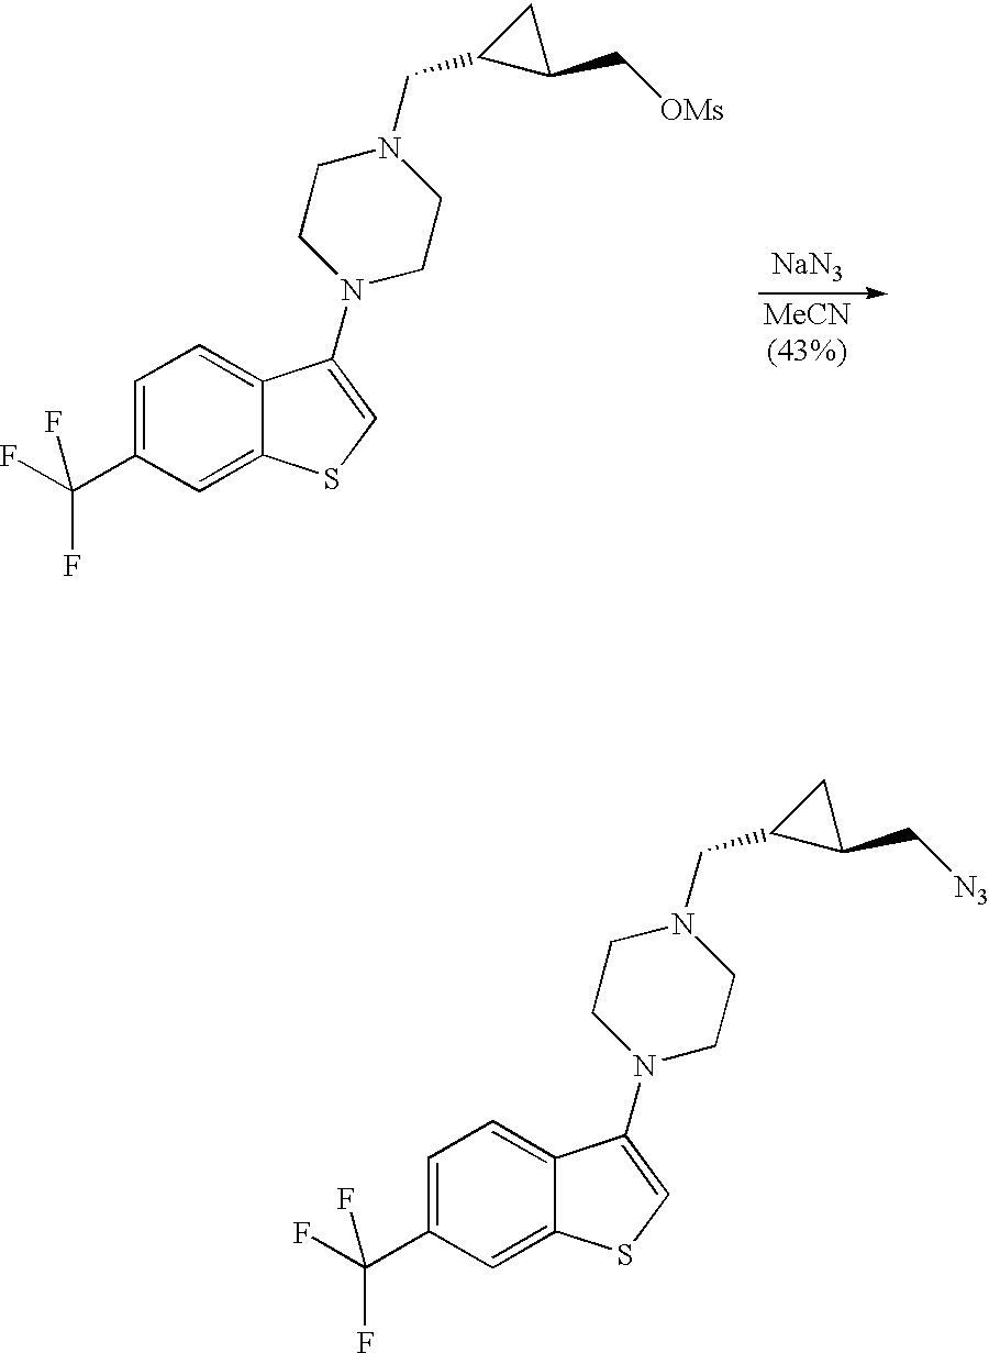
C1=C(C(F)(F)F)C=C2C(=C1)C(N1CCN(CC3C(C[N3])C3)CC1)=CS2.C1=C(C(F)(F)F)C=C2C(=C1)C(N1CCN(CC3C(C[OMs])C3)CC1)=CS2.[NaN3]
